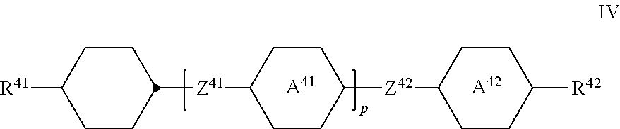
C1CC([R41])CCC1[Z41]C1CCC([Z42]C2CCC([R42])CC2)CC1.[A41].[A42]
